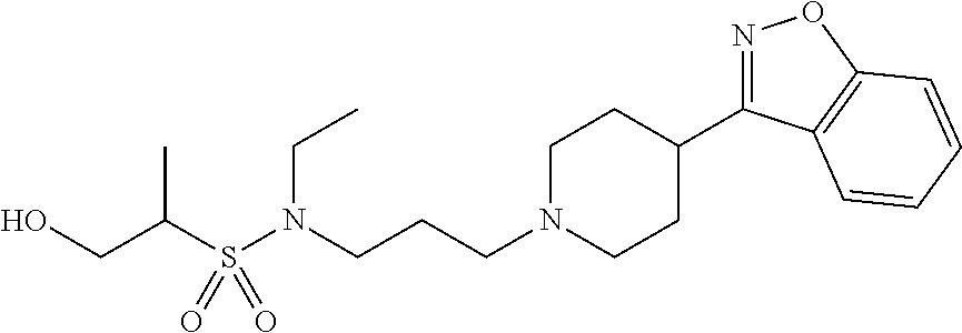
N1=C(C2CCN(CCCN(S(C(CO)C)(=O)=O)CC)CC2)C2=C(O1)C=CC=C2
